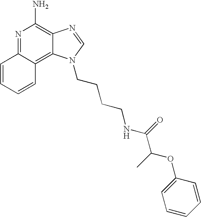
C1=CC=CC2=C3C(=C(N)N=C12)N=CN3CCCCNC(=O)C(C)OC1=CC=CC=C1
